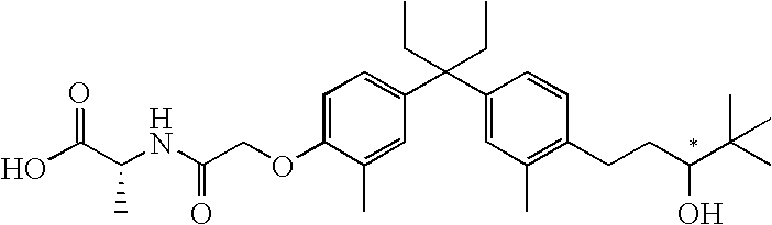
C(NC(COC1=CC=C(C(C2=CC(C)=C(CCC(C(C)(C)C)O)C=C2)(CC)CC)C=C1C)=O)(C(O)=O)C
